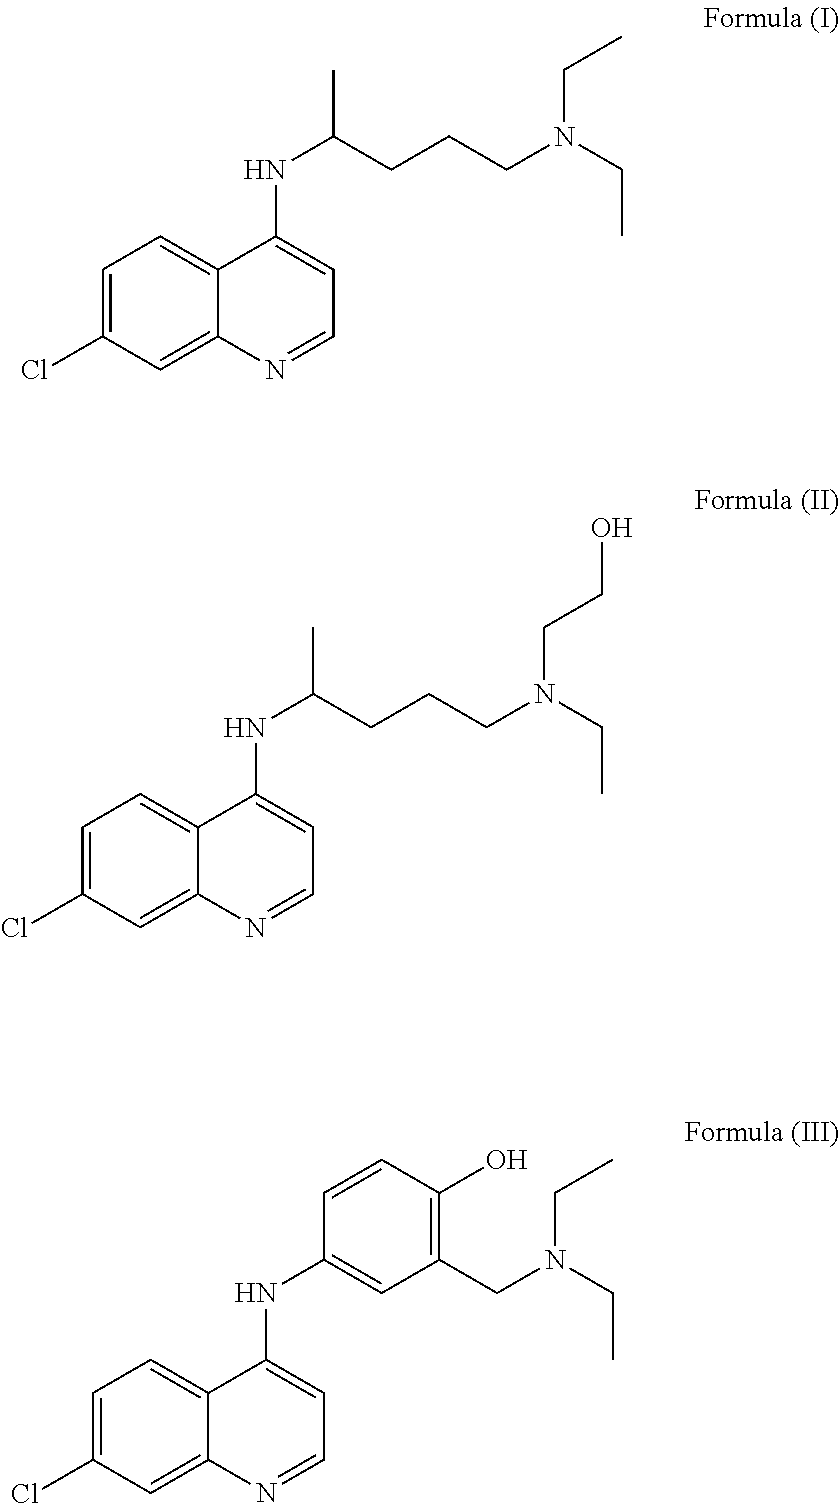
C1=C(Cl)C=C2C(=C1)C(NC(CCCN(CC)CC)C)=CC=N2.C1=C(Cl)C=C2C(=C1)C(NC(CCCN(CC)CCO)C)=CC=N2.C1=C(Cl)C=C2C(=C1)C(NC1=CC(CN(CC)CC)=C(O)C=C1)=CC=N2
